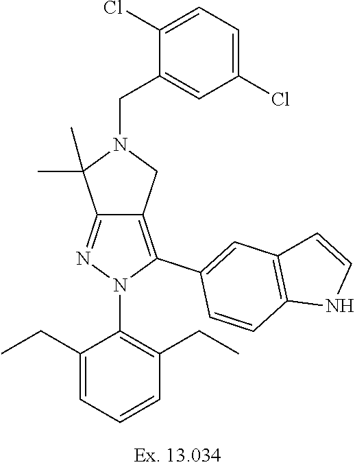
C12=NN(C3=C(CC)C=CC=C3CC)C(C3=CC4=C(C=C3)NC=C4)=C1CN(CC1=CC(Cl)=CC=C1Cl)C2(C)C
